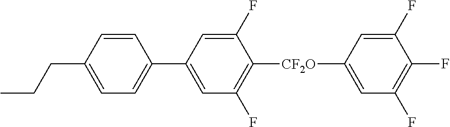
C(CC1=CC=C(C2=CC(F)=C([CF2O]C3=CC(F)=C(F)C(F)=C3)C(F)=C2)C=C1)C
